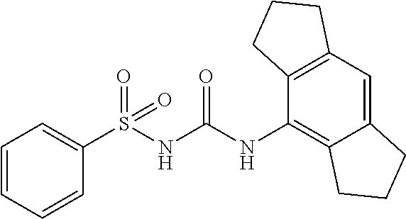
N(C1=C2C(=CC3=C1CCC3)CCC2)C(NS(C1=CC=CC=C1)(=O)=O)=O
